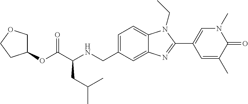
C1(OC(C(NCC2=CC=C3C(=C2)N=C(C2=CN(C)C(=O)C(C)=C2)N3CC)CC(C)C)=O)COCC1
